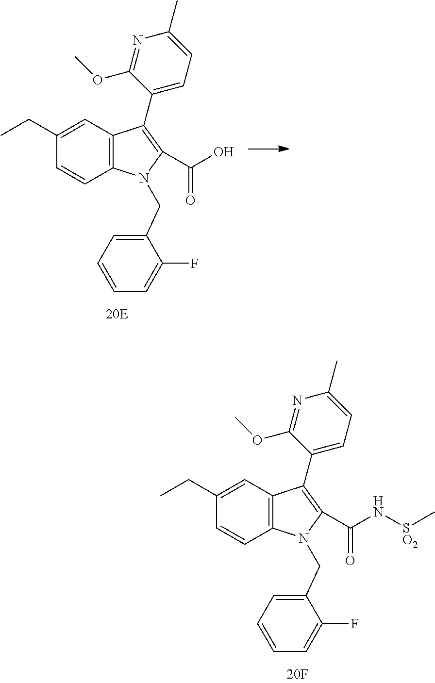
C1(CC)=CC2=C(C=C1)N(CC1=CC=CC=C1F)C(C(N[SO2]C)=O)=C2C1=CC=C(C)N=C1OC.C1(CC)=CC2=C(C=C1)N(CC1=CC=CC=C1F)C(C(O)=O)=C2C1=CC=C(C)N=C1OC
